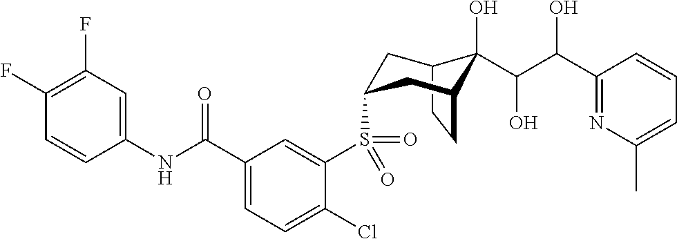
C1(F)=C(F)C=C(NC(C2=CC=C(Cl)C(S(=O)(=O)C3CC4C(O)(C(C(C5=NC(C)=CC=C5)O)O)C(CC4)C3)=C2)=O)C=C1
